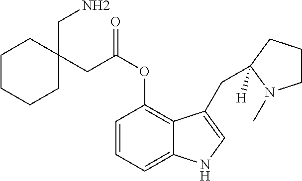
C1=CC=C2C(=C1OC(=O)CC1(CN)CCCCC1)C(CC1([H])CCCN1C)=CN2
